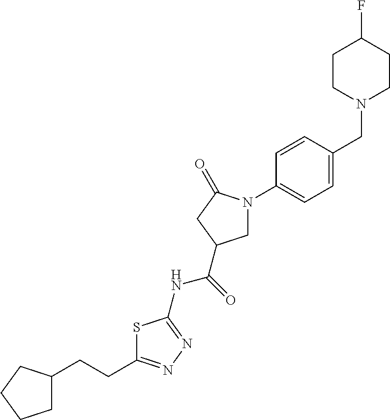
C(CC1=NN=C(NC(=O)C2CN(C3=CC=C(CN4CCC(F)CC4)C=C3)C(=O)C2)S1)C1CCCC1
